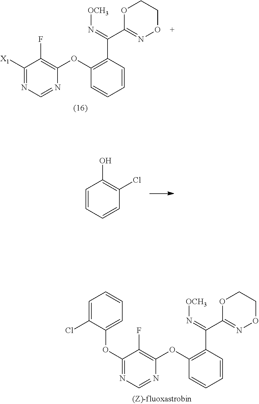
[X1]C1=NC=NC(OC2=C(C(=N[OCH3])C3=NOCCO3)C=CC=C2)=C1F.C1=CC=CC(Cl)=C1O.C1=C(Cl)C(OC2=NC=NC(OC3=C(C(=N[OCH3])C4=NOCCO4)C=CC=C3)=C2F)=CC=C1
